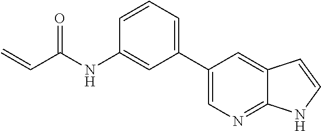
C=CC(NC1=CC(C2=CN=C3C(=C2)C=CN3)=CC=C1)=O
